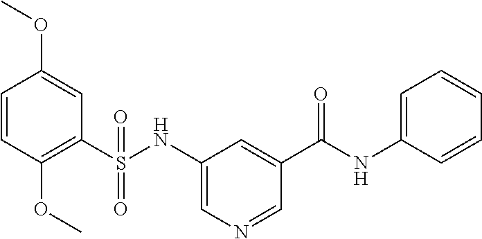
C1=CC(OC)=C(S(NC2=CN=CC(C(NC3=CC=CC=C3)=O)=C2)(=O)=O)C=C1OC
